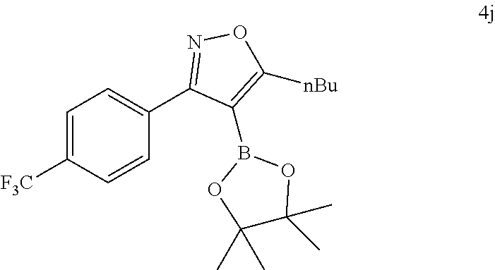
C1=C([F3C])C=CC(C2=NOC([nBu])=C2B2OC(C)(C)C(C)(C)O2)=C1
